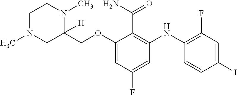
C1C(COC2=CC(F)=CC(NC3=C(F)C=C(I)C=C3)=C2C(=O)N)([H])N(C)CCN1C
